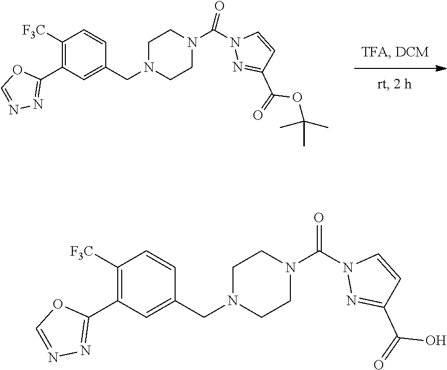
C1([F3C])=C(C2=NN=CO2)C=C(CN2CCN(C(N3N=C(C(=O)OC(C)(C)C)C=C3)=O)CC2)C=C1.C1([F3C])=C(C2=NN=CO2)C=C(CN2CCN(C(N3N=C(C(O)=O)C=C3)=O)CC2)C=C1
